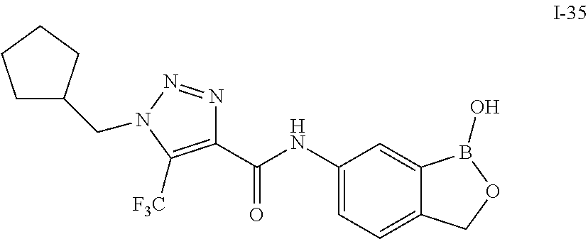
C1(C(NC2=CC=C3C(=C2)B(O)OC3)=O)=C([F3C])N(CC2CCCC2)N=N1
